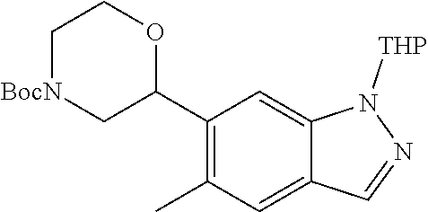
C1(C2C[BocN]CCO2)=C(C)C=C2C(=C1)N([THP])N=C2
